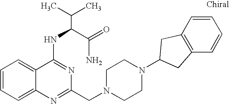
C1=CC=C2C(=C1)C(NC(C(N)=O)C(C)C)=NC(CN1CCN(C3CC4=C(C3)C=CC=C4)CC1)=N2
